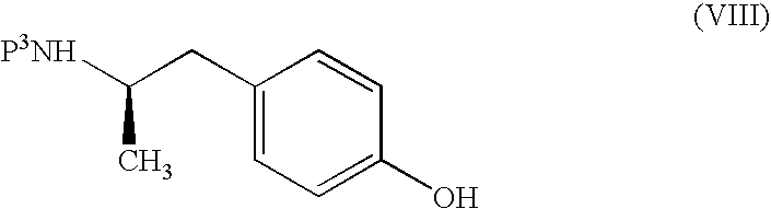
C1(CC([P3NH])C)=CC=C(O)C=C1
